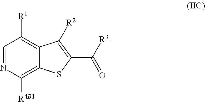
C1=NC([R4B1])=C2C(=C1[R1])C([R2])=C(C([R3])=O)S2
